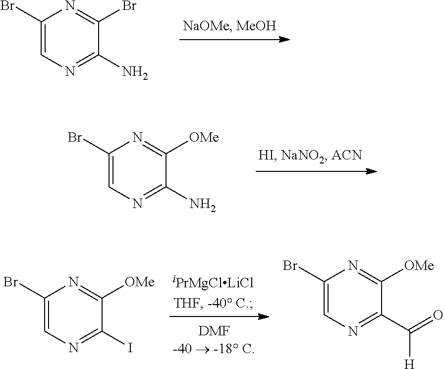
C1(Br)=CN=C(N)C(Br)=N1.C1(Br)=CN=C(N)C([OMe])=N1.C1(Br)=CN=C(I)C([OMe])=N1.C1(Br)=CN=C(C(=O)[H])C([OMe])=N1
